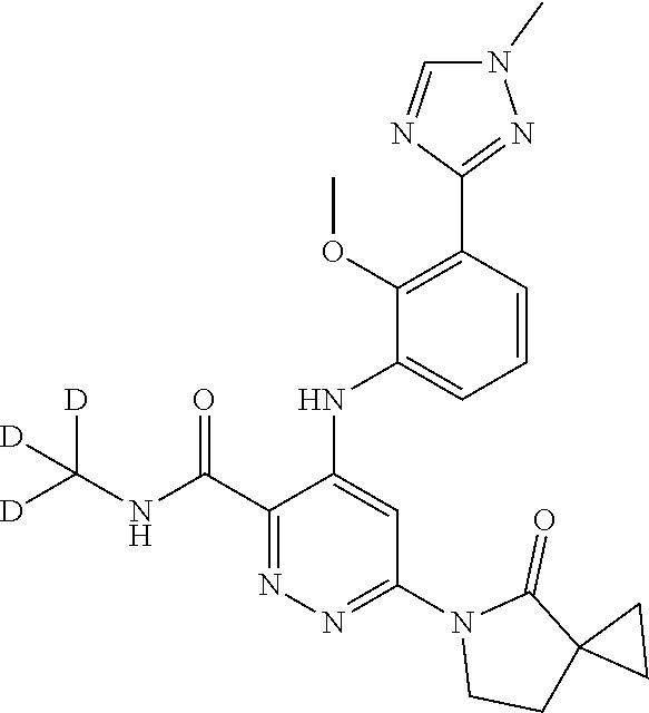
C1(C(NC([D])([D])[D])=O)=NN=C(N2CCC3(C2=O)CC3)C=C1NC1=CC=CC(C2=NN(C)C=N2)=C1OC
